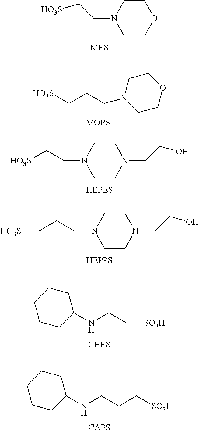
C1CN(CC[HO3S])CCO1.C1CN(CCC[HO3S])CCO1.[MOPS].C1CN(CCO)CCN1CC[HO3S].C1CN(CCO)CCN1CCC[HO3S].C1CC(NCC[SO3H])CCC1.C1CC(NCCC[SO3H])CCC1
